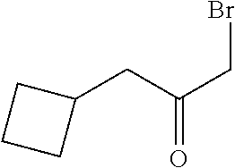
C1(CC(CBr)=O)CCC1
